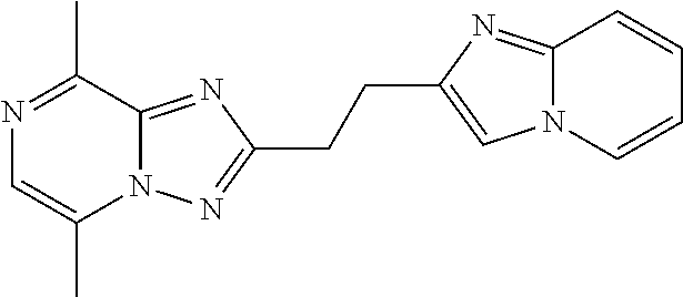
N1=C(C)C2=NC(CCC3=CN4C(=N3)C=CC=C4)=NN2C(C)=C1
